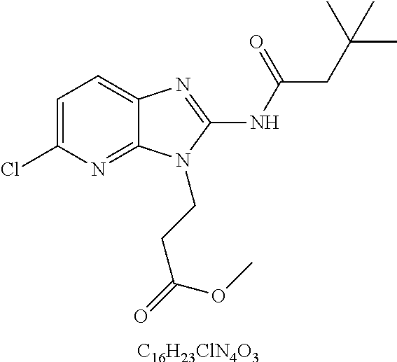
[C16H23ClN4O3].C1=C(Cl)N=C2C(=C1)N=C(NC(CC(C)(C)C)=O)N2CCC(=O)OC
